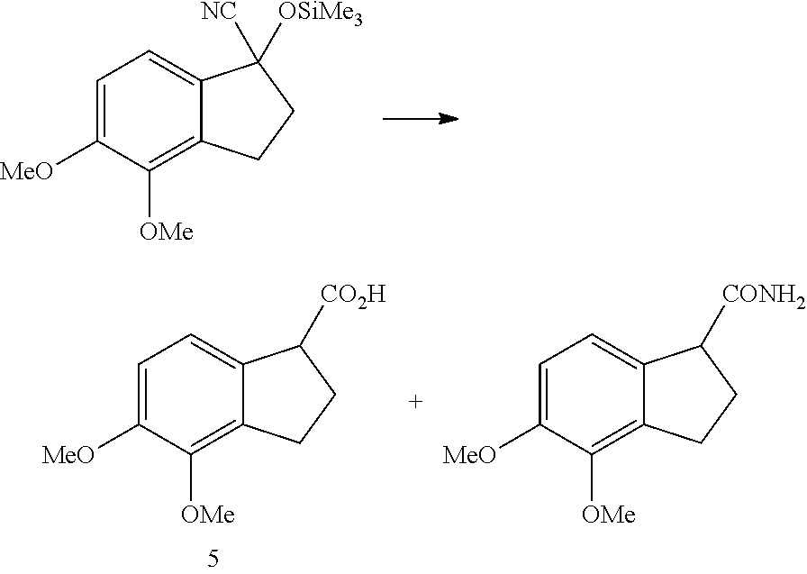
C1=C([MeO])C([OMe])=C2C(=C1)C([OSiMe3])([NC])CC2.C1=C([MeO])C([OMe])=C2C(=C1)C([CO2H])CC2.C1=C([MeO])C([OMe])=C2C(=C1)C([CONH2])CC2
